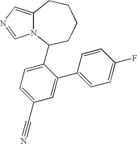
N12C(=CN=C1)CCCCC2C1=CC=C(C#N)C=C1C1=CC=C(F)C=C1
